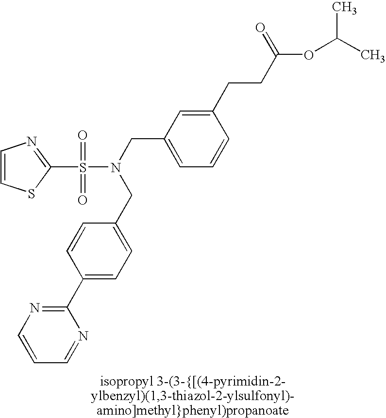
C1=CSC(S(=O)(=O)N(CC2=CC=CC(CCC(OC(C)C)=O)=C2)CC2=CC=C(C3=NC=CC=N3)C=C2)=N1
